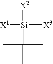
[X2][Si]([X1])([X3])C(C)(C)C
